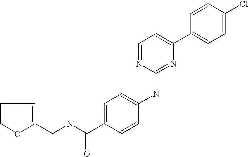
C1=CC(C2=CC=NC(NC3=CC=C(C(NCC4=CC=CO4)=O)C=C3)=N2)=CC=C1Cl
